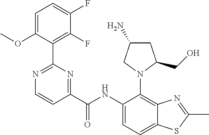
C1C(N)CN(C2=C3C(=CC=C2NC(C2=NC(C4=C(F)C(F)=CC=C4OC)=NC=C2)=O)SC(C)=N3)C1CO
